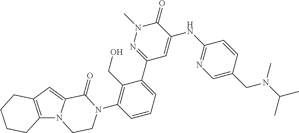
C12=C(C=C3N1CCN(C1=C(CO)C(C4=NN(C)C(=O)C(NC5=NC=C(CN(C(C)C)C)C=C5)=C4)=CC=C1)C3=O)CCCC2
